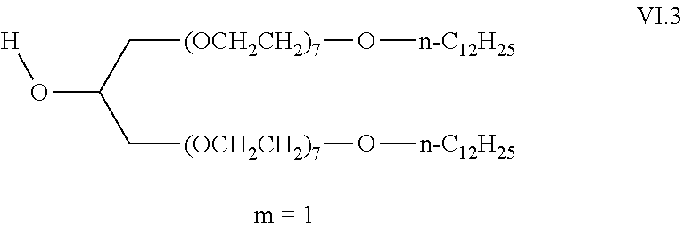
[H]OC(C[(OCH2CH2)7]O[n-C12H25])C[(OCH2CH2)7]O[n-C12H25]
